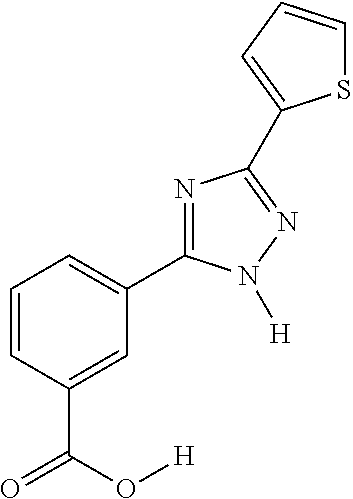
N1=C(C2=CC=CC(C(=O)O[H])=C2)N([H])N=C1C1=CC=CS1
